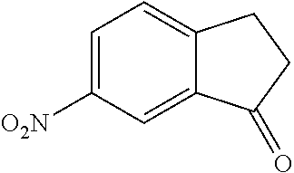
C1=C([O2N])C=C2C(=C1)CCC2=O
